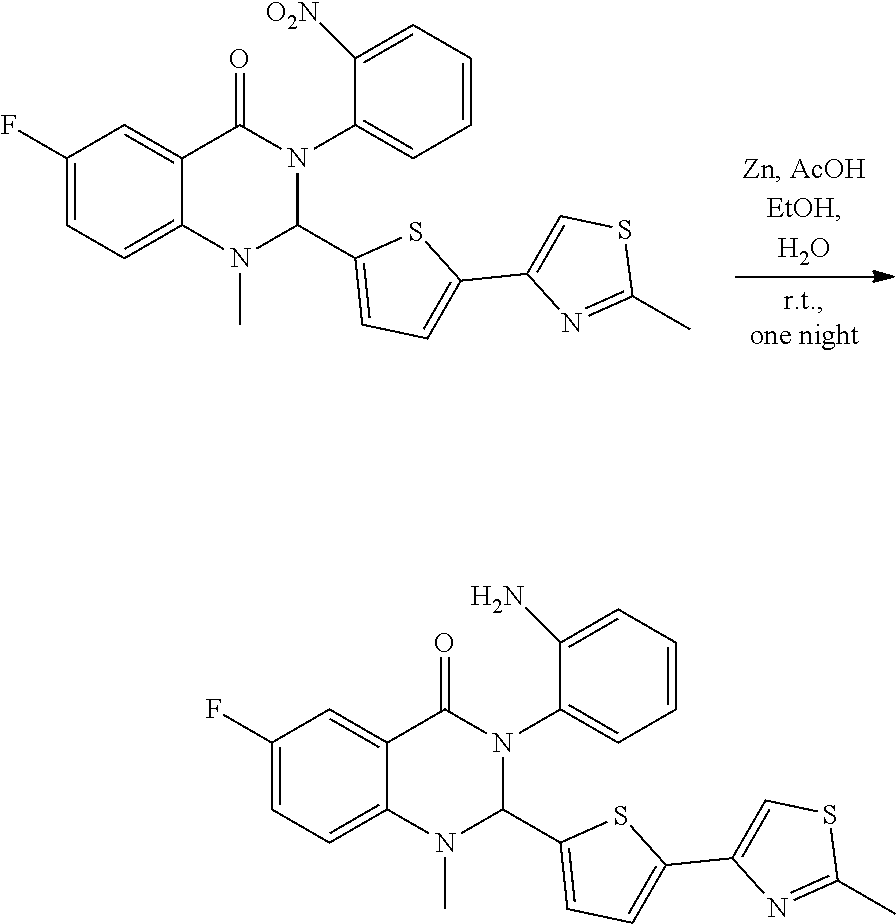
C1=C2C(=CC(F)=C1)C(=O)N(C1=CC=CC=C1N)C(C1=CC=C(C3=CSC(C)=N3)S1)N2C.C1=C2C(=CC(F)=C1)C(=O)N(C1=CC=CC=C1[O2N])C(C1=CC=C(C3=CSC(C)=N3)S1)N2C
